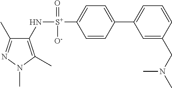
C1(C)=NN(C)C(C)=C1N[S+](C1=CC=C(C2=CC=CC(CN(C)C)=C2)C=C1)(=O)[O-]
